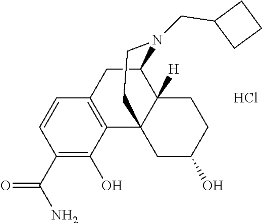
C1(C(N)=O)=C(O)C2=C(C=C1)CC1C3([H])C2(CC(O)CC3)CCN1CC1CCC1.Cl
